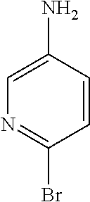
C1=C(N)C=CC(Br)=N1
